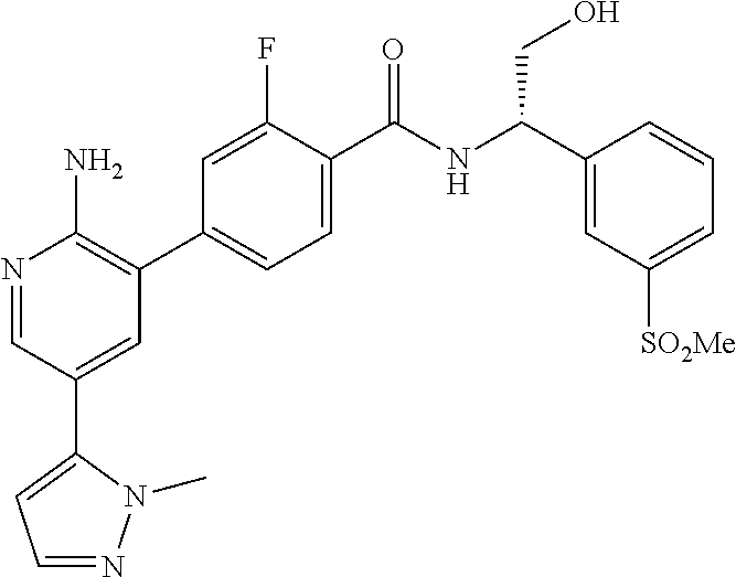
N1=CC(C2=CC=NN2C)=CC(C2=CC=C(C(NC(C3=CC([SO2Me])=CC=C3)CO)=O)C(F)=C2)=C1N
